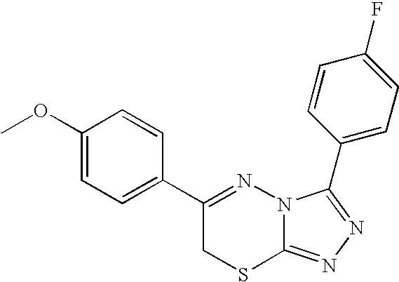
C1=C(OC)C=CC(C2=NN3C(=NN=C3C3=CC=C(F)C=C3)SC2)=C1
